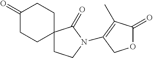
C12(CCN(C3=C(C)C(=O)OC3)C1=O)CCC(=O)CC2
